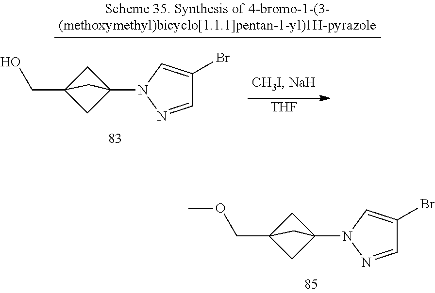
C1=NN(C23CC(COC)(C2)C3)C=C1Br.C1=NN(C23CC(CO)(C2)C3)C=C1Br.[THF]
